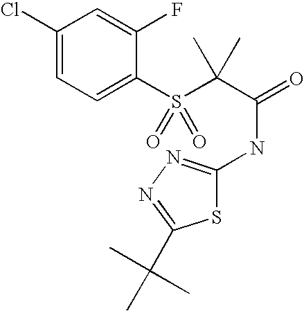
C1(Cl)=CC=C(S(C(C(=O)NC2=NN=C(C(C)(C)C)S2)(C)C)(=O)=O)C(F)=C1
